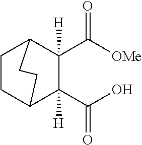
C1CC2CCC1C(C([OMe])=O)([H])C2(C(O)=O)[H]
